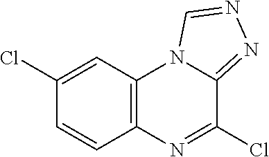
C1(Cl)=CC2=C(C=C1)N=C(Cl)C1=NN=CN21
